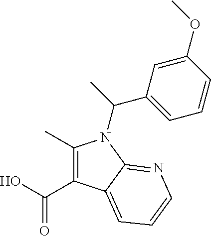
C(O)(=O)C1=C(C)N(C(C2=CC=CC(OC)=C2)C)C2=NC=CC=C12
